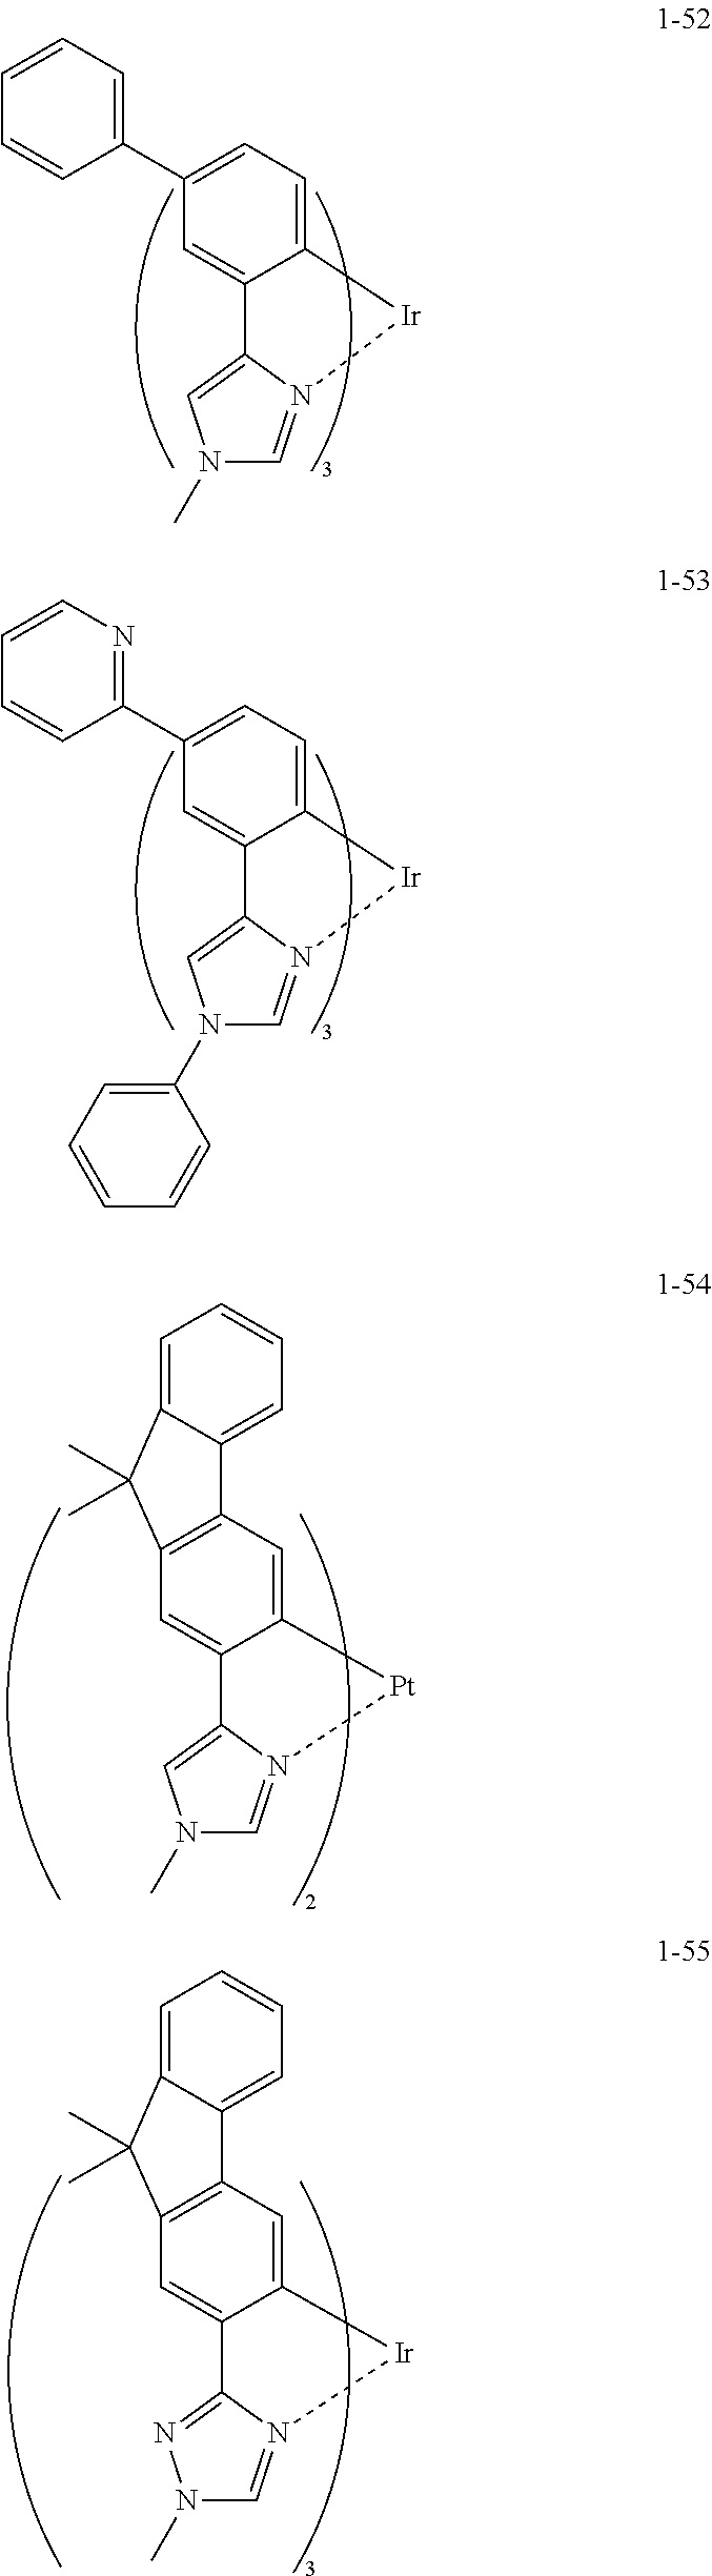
N1(C)C=N2C(=C1)C1=CC(C3=CC=CC=C3)=CC=C1[Ir]2.N1(C2=CC=CC=C2)C=N2C(=C1)C1=CC(C3=NC=CC=C3)=CC=C1[Ir]2.N1(C)C=N2C(=C1)C1=CC3=C(C=C1[Pt]2)C1=CC=CC=C1C3(C)C.N1(C)C=N2C(=N1)C1=CC3=C(C=C1[Ir]2)C1=CC=CC=C1C3(C)C
